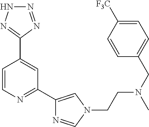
C1=CN=C(C2=CN(CCN(CC3=CC=C([F3C])C=C3)C)C=N2)C=C1C1=NNN=N1
